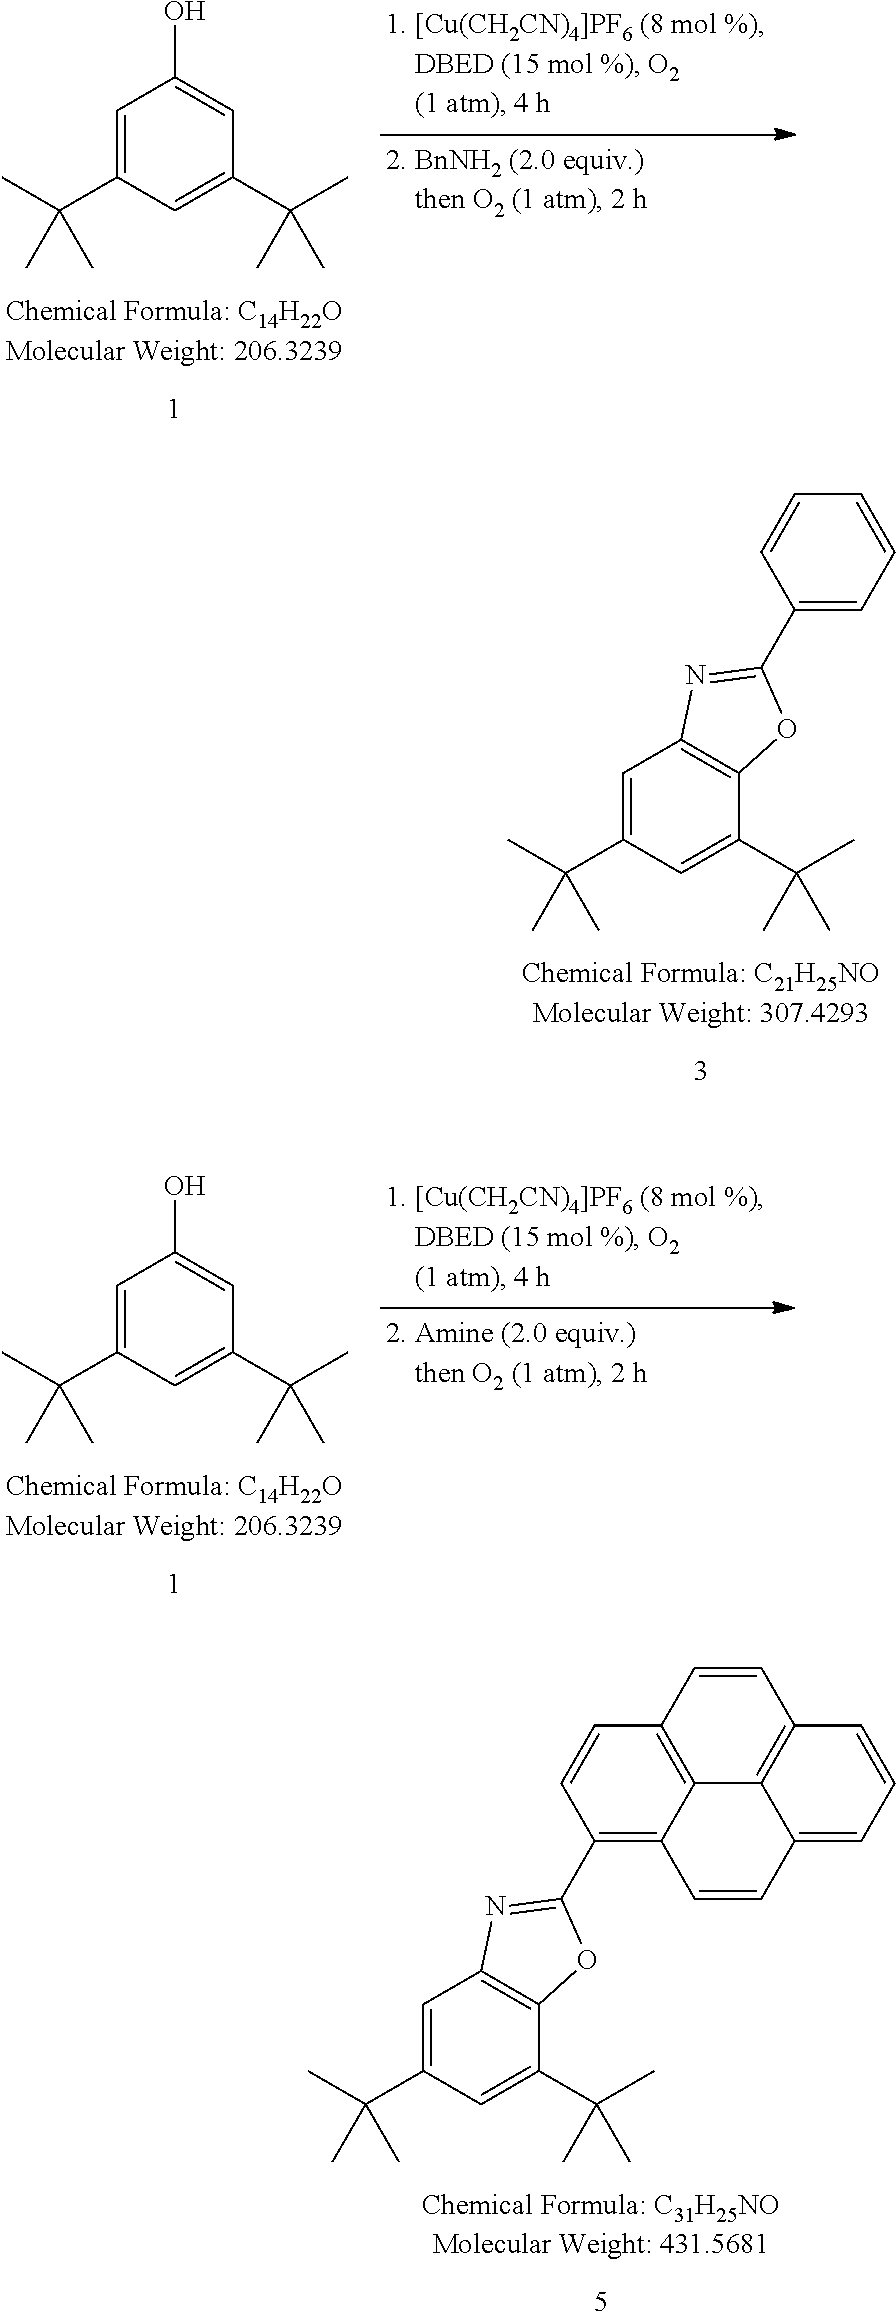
C1=C(C(C)(C)C)C=C(C(C)(C)C)C2=C1N=C(C1=CC=CC=C1)O2.C1=C(C(C)(C)C)C=C(C(C)(C)C)C2=C1N=C(C1=C3C4=C(C=C1)C=CC1=C4C(=CC=C1)C=C3)O2.C1=C(C(C)(C)C)C=C(C(C)(C)C)C=C1O.C1=C(C(C)(C)C)C=C(C(C)(C)C)C=C1O
